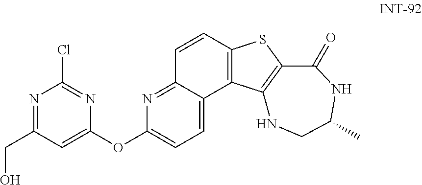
N1=C(CO)C=C(OC2=CC=C3C(=N2)C=CC2=C3C3=C(S2)C(=O)NC(C)CN3)N=C1Cl
